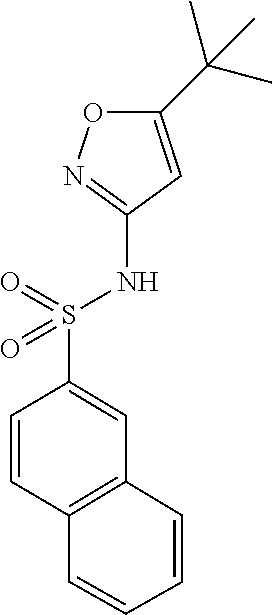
C1(S(NC2=NOC(C(C)(C)C)=C2)(=O)=O)=CC2=C(C=C1)C=CC=C2
